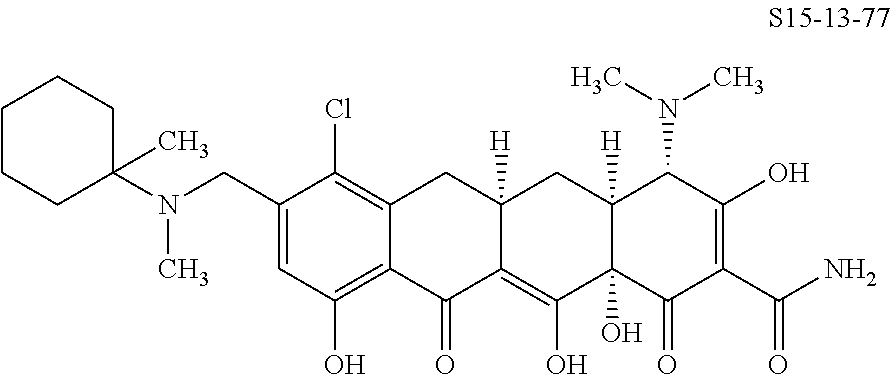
C(C1=CC(O)=C2C(=C1Cl)CC1([H])C(=C(O)C3(O)C([H])(C1)C(N(C)C)C(O)=C(C(N)=O)C3=O)C2=O)N(C1(C)CCCCC1)C
